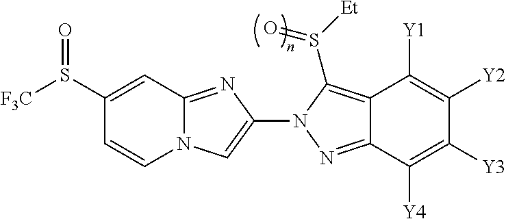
N12C(=NC(N3N=C4C(=C3S([Et])=O)C([Y1])=C([Y2])C([Y3])=C4[Y4])=C1)C=C(S([F3C])=O)C=C2
